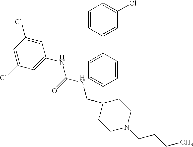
C1=CC(C2=CC(Cl)=CC=C2)=CC=C1C1(CNC(NC2=CC(Cl)=CC(Cl)=C2)=O)CCN(CCCC)CC1
